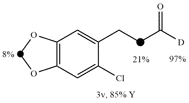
C1(CCC([D])=O)=CC2=C(C=C1Cl)OCO2
